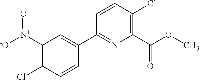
C1=CC(Cl)=C([N+]([-O])=O)C=C1C1=NC(C(OC)=O)=C(Cl)C=C1
